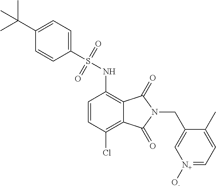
C1=CC(Cl)=C2C(=C1NS(C1=CC=C(C(C)(C)C)C=C1)(=O)=O)C(=O)N(CC1=C[N+]([O-])=CC=C1C)C2=O
